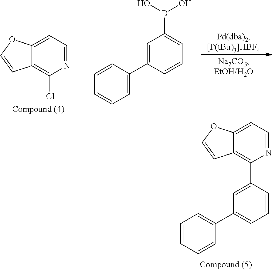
C12=CC=NC(Cl)=C1C=CO2.C1=C(C2=CC=CC=C2)C=CC=C1B(O)O.C1=C(C2=C3C(=CC=N2)OC=C3)C=CC=C1C1=CC=CC=C1
